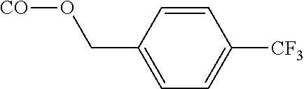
O(CC1=CC=C([CF3])C=C1)[CO]
